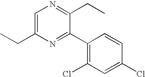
C1=C(CC)N=C(C2=C(Cl)C=C(Cl)C=C2)C(CC)=N1
